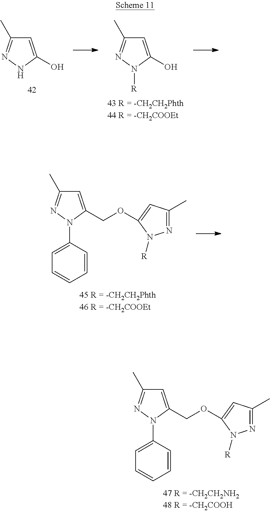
C1=CC(N2N=C(C)C=C2COC2=CC(C)=NN2[R])=CC=C1.C1=C(O)NN=C1C.C1=C(O)N([R])N=C1C.C1=CC(N2N=C(C)C=C2COC2=CC(C)=NN2[R])=CC=C1
